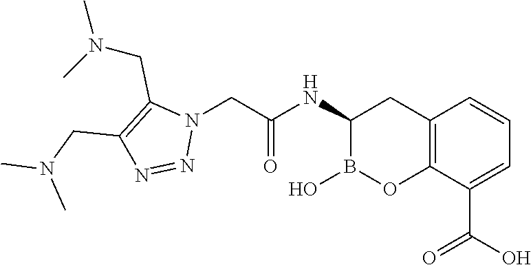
C12=C(C(C(O)=O)=CC=C1)OB(O)C(NC(=O)CN1C(CN(C)C)=C(CN(C)C)N=N1)C2
